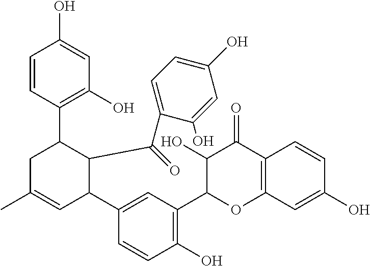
C1=CC(C2CC(C)=CC(C3=CC(C4OC5=C(C(=O)C4O)C=CC(O)=C5)=C(O)C=C3)C2C(=O)C2=CC=C(O)C=C2O)=C(O)C=C1O
